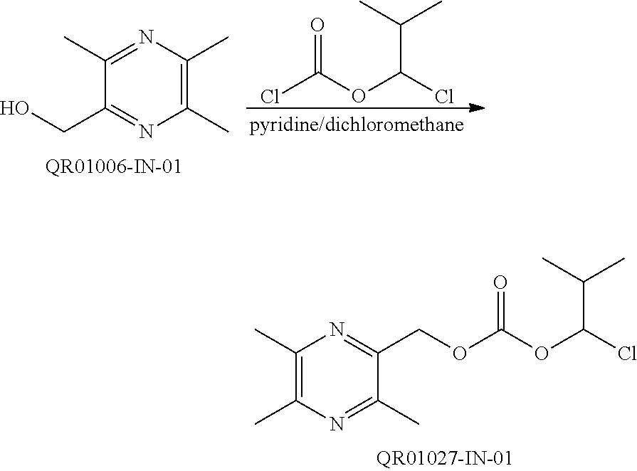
C1(C)=C(C)N=C(C)C(COC(OC(Cl)C(C)C)=O)=N1.ClC(OC(Cl)C(C)C)=O.C1(C)=NC(C)=C(C)N=C1CO
